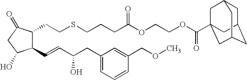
C1(C=CC(CC2=CC=CC(COC)=C2)O)C(CCSCCCC(OCCOC(=O)C23CC4CC(CC(C2)C4)C3)=O)C(=O)CC1O
